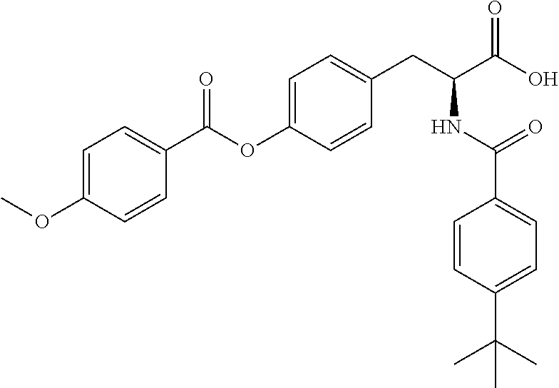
C1=C(OC)C=CC(C(OC2=CC=C(CC(C(O)=O)NC(C3=CC=C(C(C)(C)C)C=C3)=O)C=C2)=O)=C1
